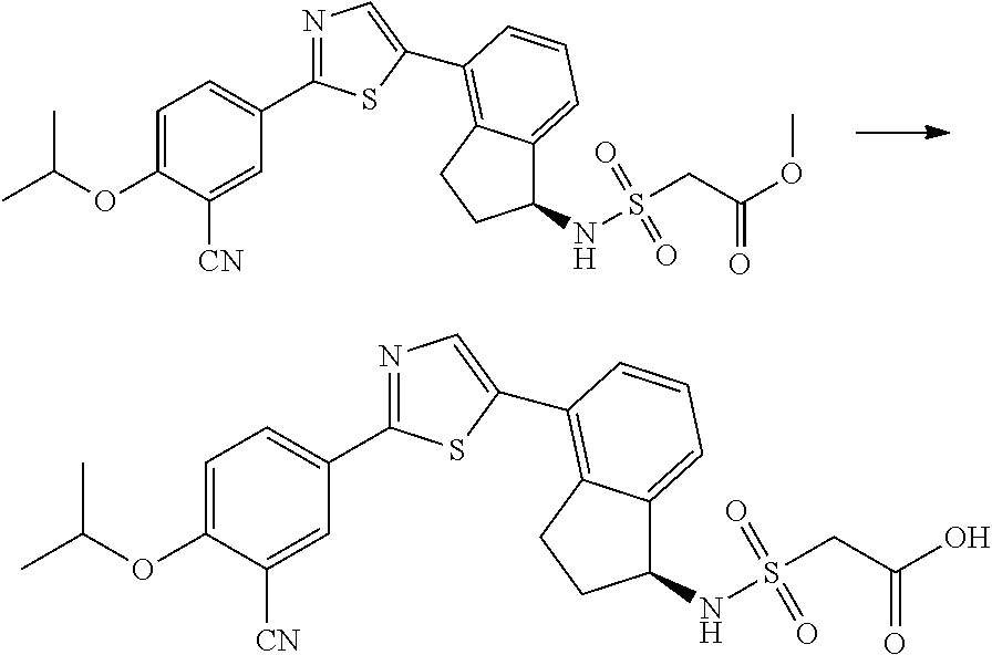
N1=C(C2=CC=C(OC(C)C)C([CN])=C2)SC(C2=C3C(=CC=C2)C(NS(CC(O)=O)(=O)=O)CC3)=C1.N1=C(C2=CC=C(OC(C)C)C([CN])=C2)SC(C2=C3C(=CC=C2)C(NS(CC(OC)=O)(=O)=O)CC3)=C1
